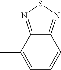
C12=NSN=C1C(C)=CC=C2
